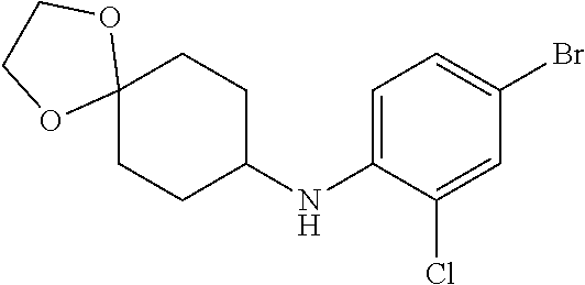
C1=C(NC2CCC3(CC2)OCCO3)C(Cl)=CC(Br)=C1
